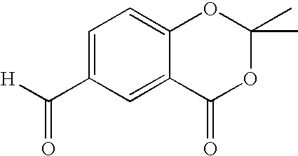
C1=C(C(=O)[H])C=C2C(=C1)OC(C)(C)OC2=O
